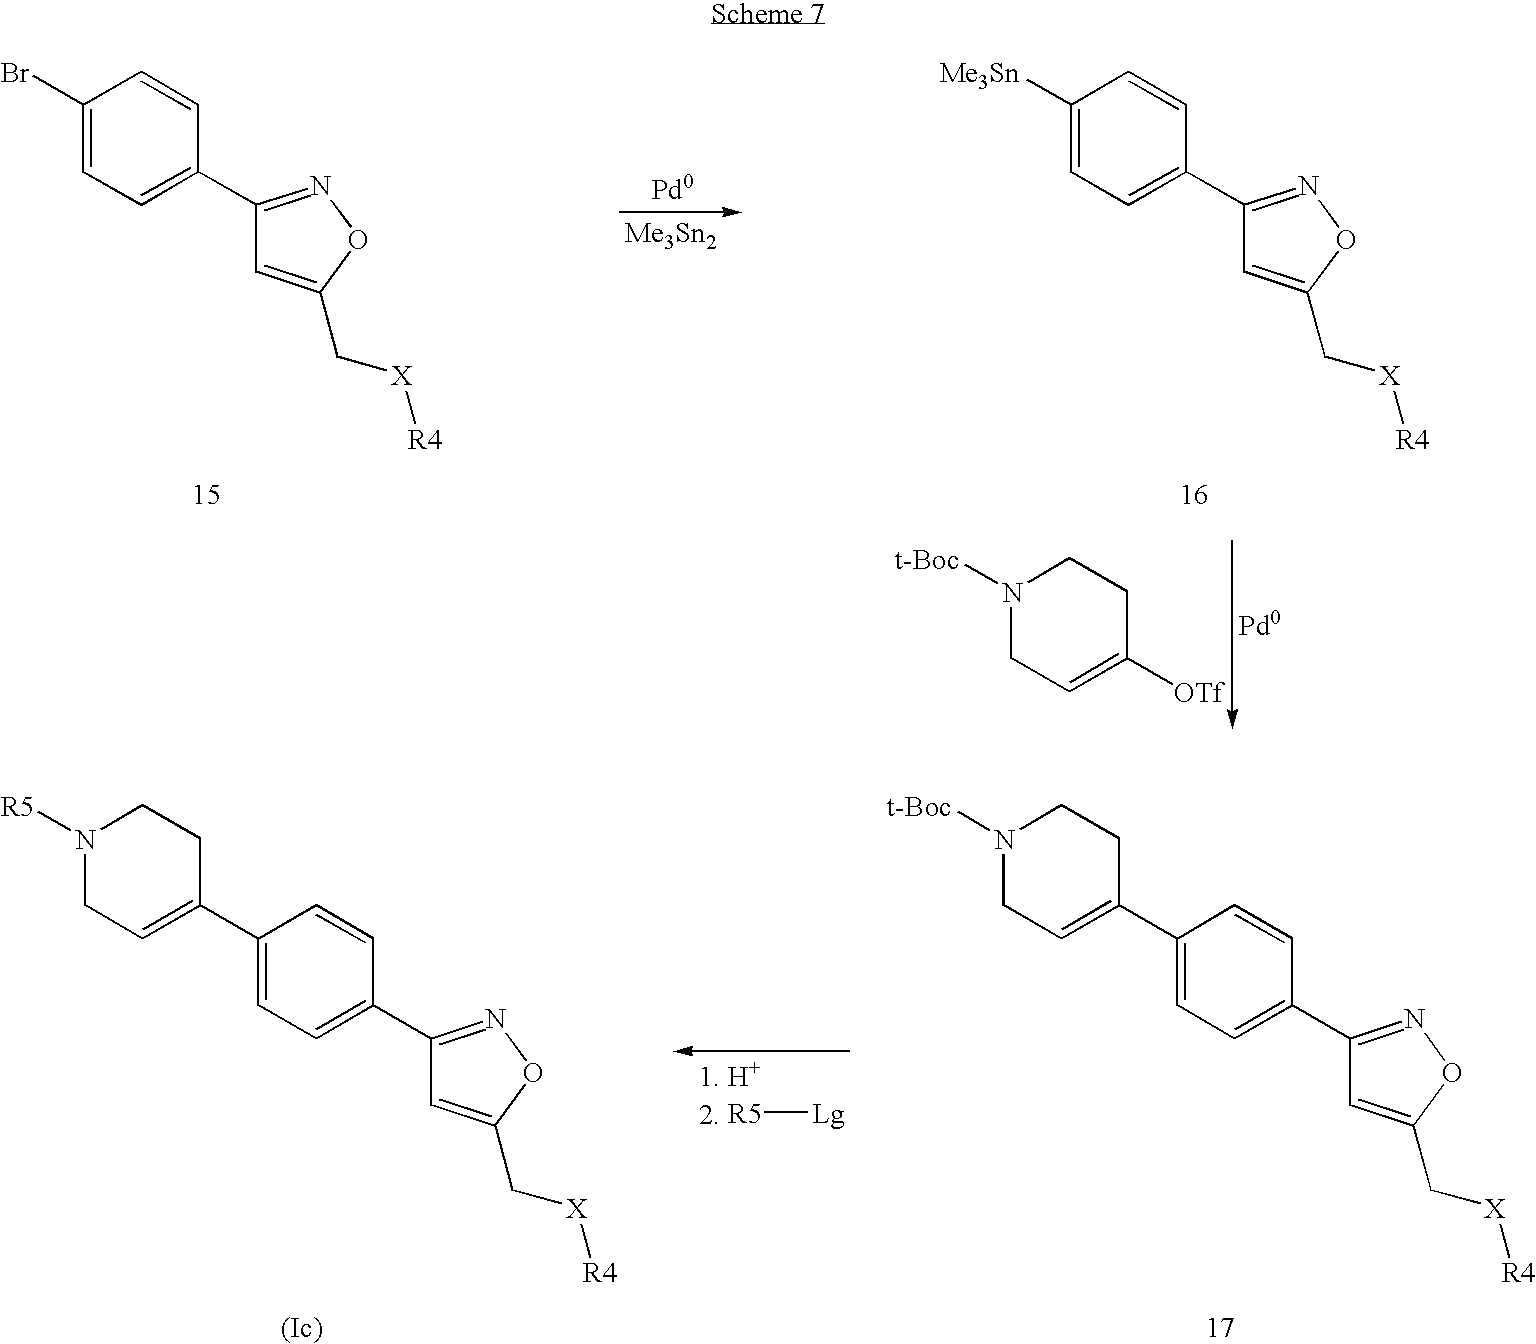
C1(C2=CCN([t-Boc])CC2)=CC=C(C2=NOC(C[X][R4])=C2)C=C1.C1(C2=CCN([R5])CC2)=CC=C(C2=NOC(C[X][R4])=C2)C=C1.[R5][Lg].C1([Me3Sn])=CC=C(C2=NOC(C[X][R4])=C2)C=C1.C1(Br)=CC=C(C2=NOC(C[X][R4])=C2)C=C1.N1([t-Boc])CC=C([OTf])CC1
